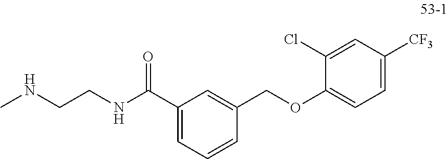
C1=CC=C(C(NCCNC)=O)C=C1COC1=CC=C([CF3])C=C1Cl
